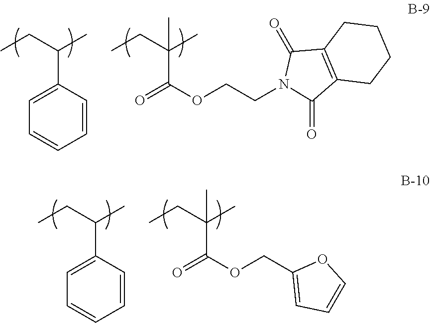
C1=CC=CC(C(CC)C)=C1.C(C(CC)(C)C)(OCCN1C(=O)C2=C(C1=O)CCCC2)=O.C1=CC=CC(C(CC)C)=C1.C(C(CC)(C)C)(OCC1=CC=CO1)=O
